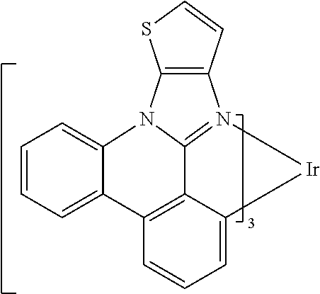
C1=CC=C2C(=C1)N1C3=N(C4=C1SC=C4)[Ir]C1=CC=CC2=C13
